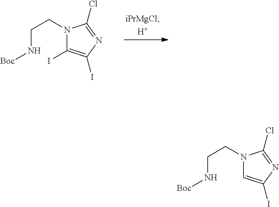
N1(CCN[Boc])C(I)=C(I)N=C1Cl.N1(CCN[Boc])C=C(I)N=C1Cl
